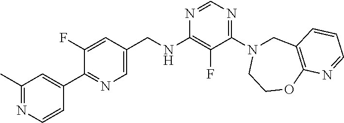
N1=CN=C(N2CC3=C(OCC2)N=CC=C3)C(F)=C1NCC1=CN=C(C2=CC(C)=NC=C2)C(F)=C1
